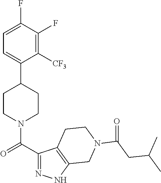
C1=C(F)C(F)=C([CF3])C(C2CCN(C(C3=NNC4=C3CCN(C(CC(C)C)=O)C4)=O)CC2)=C1
